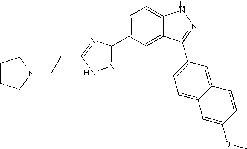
C1=C(C2=NNC(CCN3CCCC3)=N2)C=C2C(=C1)NN=C2C1=CC=C2C(=C1)C=CC(OC)=C2
